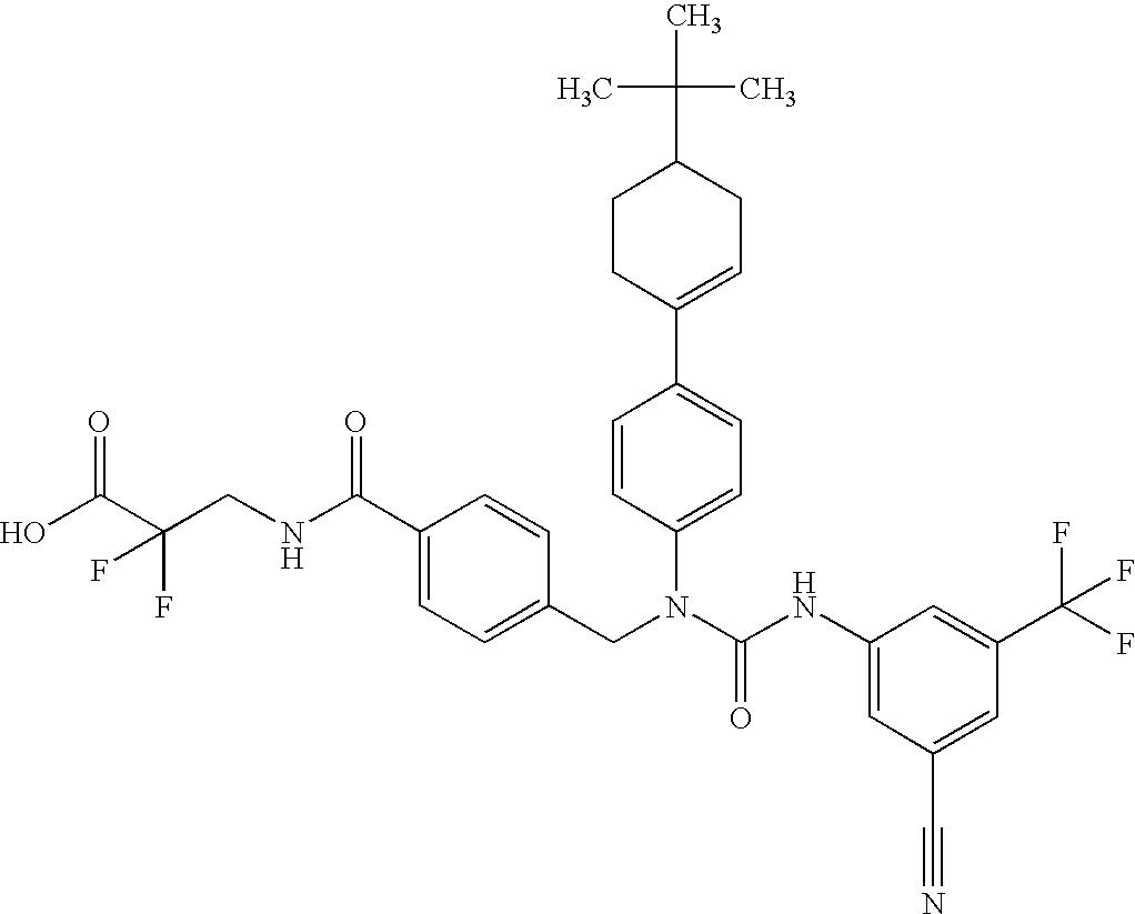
OC(C(CNC(C1=CC=C(CN(C(NC2=CC(C#N)=CC(C(F)(F)F)=C2)=O)C2=CC=C(C3=CCC(C(C)(C)C)CC3)C=C2)C=C1)=O)(F)F)=O
